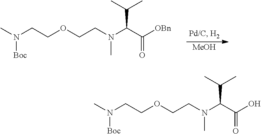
[MeOH].CN(CCOCCN(C)C(C([OBn])=O)C(C)C)[Boc].CN(CCOCCN(C)C(C(O)=O)C(C)C)[Boc]
